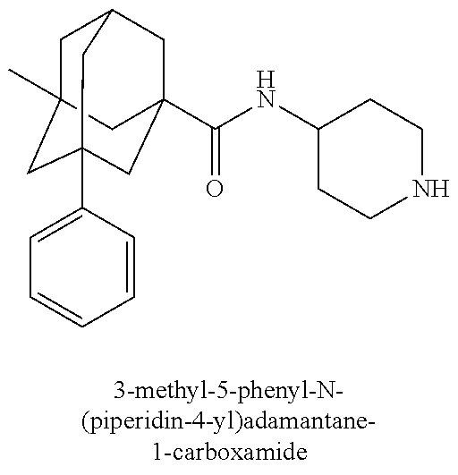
C1C2(C)CC3(C4=CC=CC=C4)CC(C(NC4CCNCC4)=O)(CC1C3)C2
